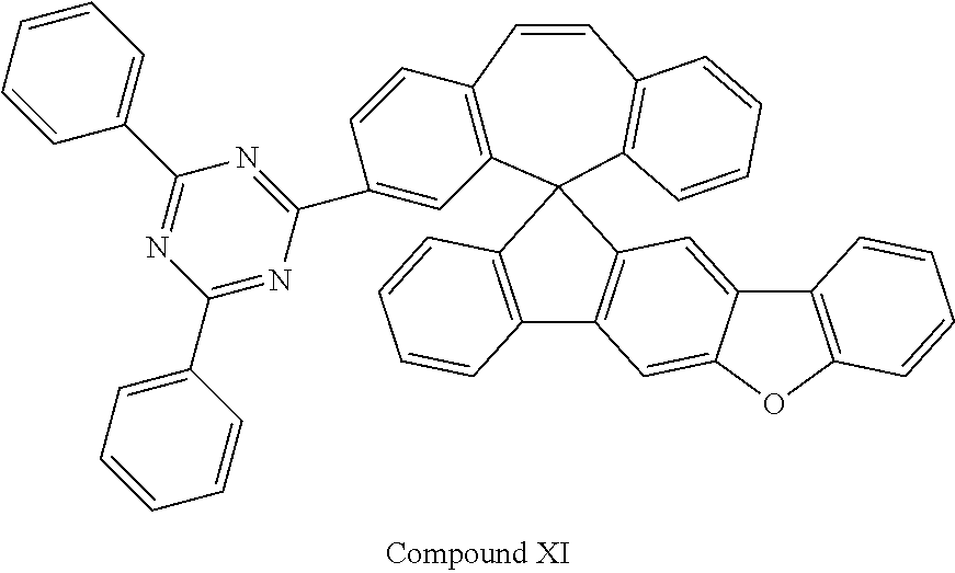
C12=C(C=CC3=C(C14C1=C(C=C5C(=C1)C1=C(O5)C=CC=C1)C1=C4C=CC=C1)C=C(C1=NC(C4=CC=CC=C4)=NC(C4=CC=CC=C4)=N1)C=C3)C=CC=C2
